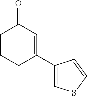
C1(C2=CC(=O)CCC2)=CSC=C1
